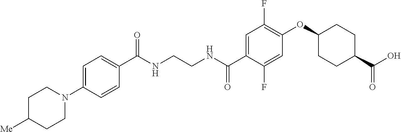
N(CCNC(C1=CC(F)=C(OC2CCC(C(O)=O)CC2)C=C1F)=O)C(=O)C1=CC=C(N2CCC([Me])CC2)C=C1
